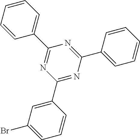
C1=CC=CC=C1C1=NC(C2=CC(Br)=CC=C2)=NC(C2=CC=CC=C2)=N1
